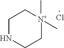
[N+]1(C)(C)CCNCC1.Cl
